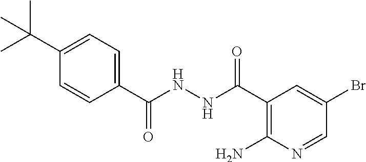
C1(C(NNC(C2=CC=C(C(C)(C)C)C=C2)=O)=O)=C(N)N=CC(Br)=C1
